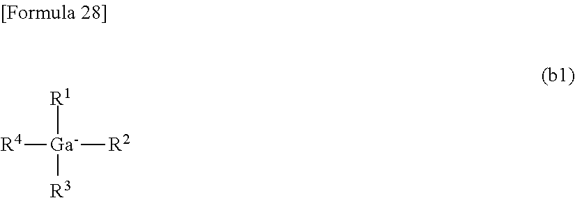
[R4][Ga]([R2])([R3])[R1]
